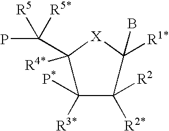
C1([R3*])([P*])C([R2])([R2*])C([R1*])(B)[X]C1([R4*])C(P)([R5*])[R5]
